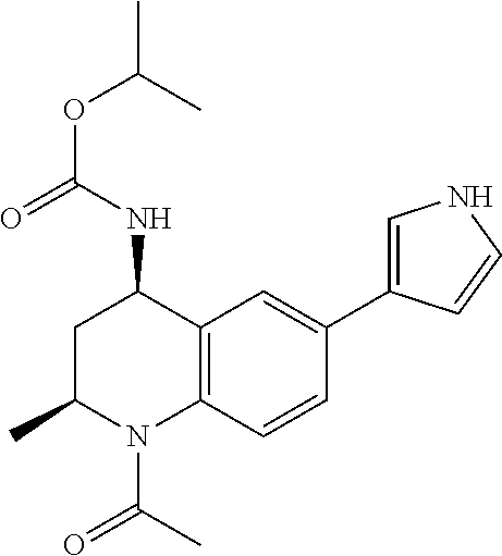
C(OC(C)C)(=O)NC1CC(C)N(C(C)=O)C2=C1C=C(C1=CNC=C1)C=C2
